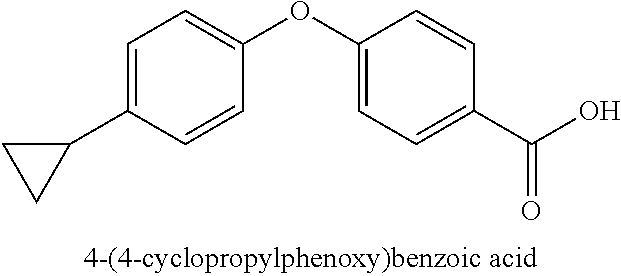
C1=C(C2CC2)C=CC(OC2=CC=C(C(O)=O)C=C2)=C1
